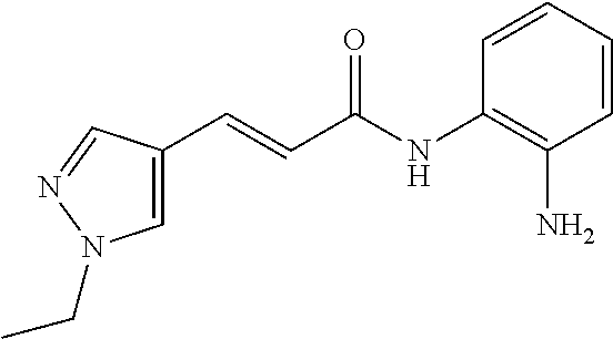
C1(C=CC(NC2=C(N)C=CC=C2)=O)=CN(CC)N=C1
